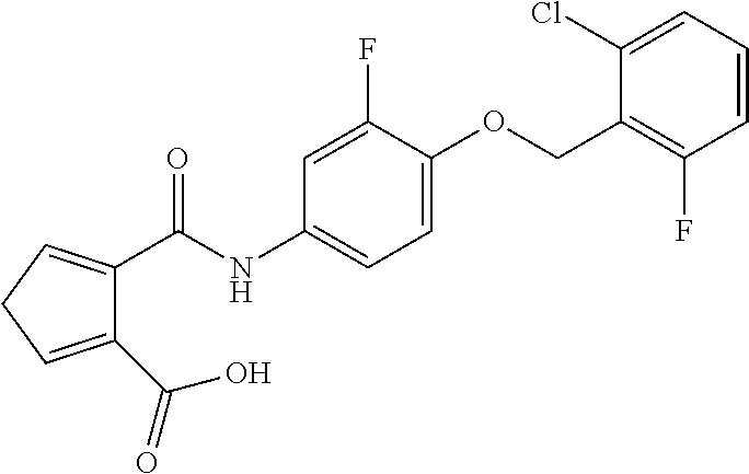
C(NC1=CC=C(OCC2=C(F)C=CC=C2Cl)C(F)=C1)(C1=CCC=C1C(O)=O)=O
